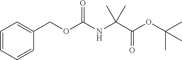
N(C(C(OC(C)(C)C)=O)(C)C)C(OCC1=CC=CC=C1)=O
